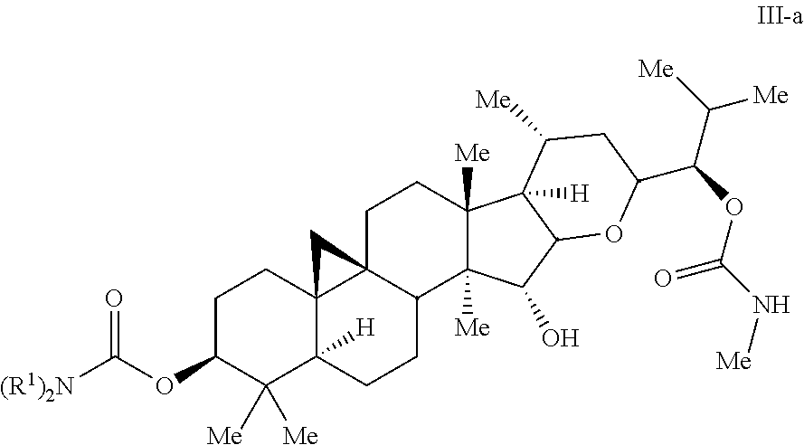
C1C(OC([(R1)2N])=O)C([Me])([Me])C2([H])C3(C1)C1(C(CC2)C2([Me])C([Me])(CC1)C1([H])C(C2O)OC(C(OC(N[Me])=O)C([Me])[Me])CC1[Me])C3
